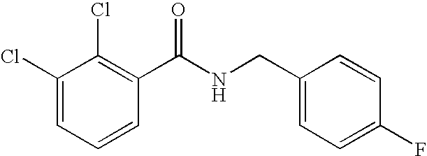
C1(Cl)=CC=CC(C(NCC2=CC=C(F)C=C2)=O)=C1Cl
